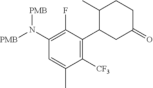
C1(N([PMB])[PMB])=C(F)C(C2CC(=O)CCC2C)=C([CF3])C(C)=C1
